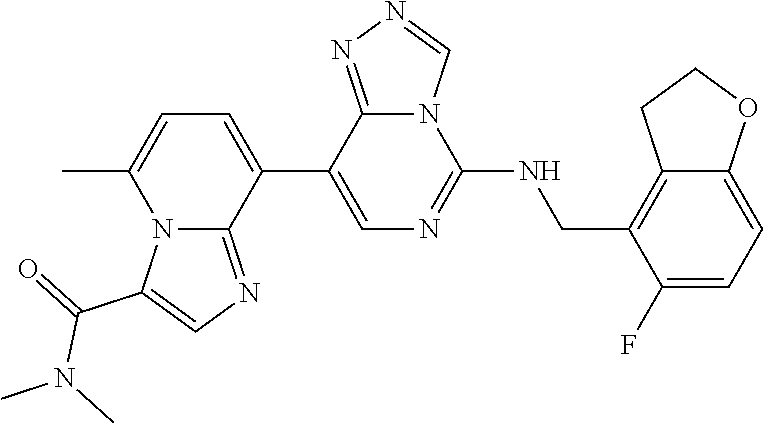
C1(C2=CC=C(C)N3C2=NC=C3C(=O)N(C)C)=CN=C(NCC2=C3C(=CC=C2F)OCC3)N2C1=NN=C2
